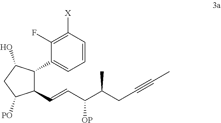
C1(F)=C([X])C=CC=C1C1C(C=CC(C(CC#CC)C)[OP])C([PO])CC1O
